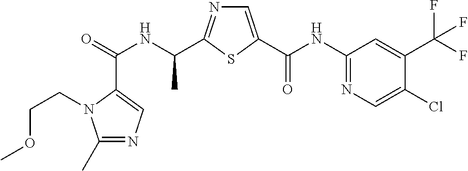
C(=O)(NC(C)C1=NC=C(C(NC2=NC=C(Cl)C(C(F)(F)F)=C2)=O)S1)C1=CN=C(C)N1CCOC
